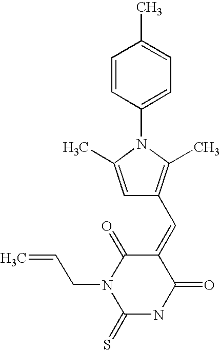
C1=CC(N2C(C)=CC(C=C3C(=O)N(CC=C)C(=S)NC3=O)=C2C)=CC=C1C
